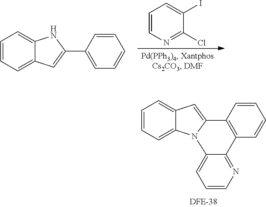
C1=CN=C(Cl)C(I)=C1.C1=CC=C2C(=C1)NC(C1=CC=CC=C1)=C2.C12=CC=CC=C1C=C1N2C2=CC=CN=C2C2=C1C=CC=C2
